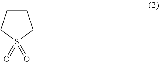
O=S1(=O)CCCC1
